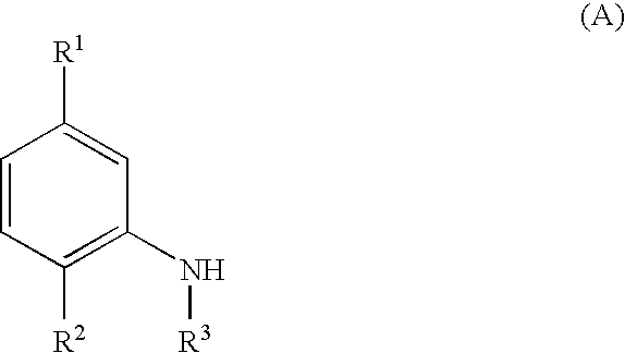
C1=CC([R2])=C(N[R3])C=C1[R1]
